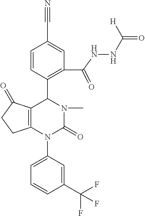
N#CC1=CC(C(NNC(=O)[H])=O)=C(C2C3=C(N(C4=CC=CC(C(F)(F)F)=C4)C(=O)N2C)CCC3=O)C=C1
